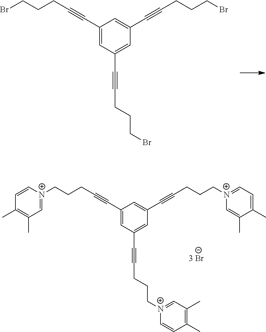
C1(C#CCCCBr)=CC(C#CCCCBr)=CC(C#CCCCBr)=C1.C1(C#CCCC[N+]2=CC(C)=C(C)C=C2)=CC(C#CCCC[N+]2=CC(C)=C(C)C=C2)=CC(C#CCCC[N+]2=CC=C(C)C(C)=C2)=C1
